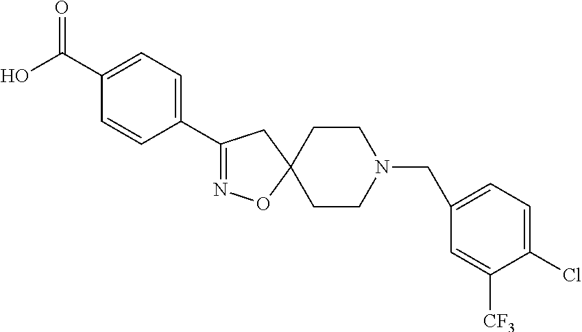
O=C(C1=CC=C(C2=NOC3(C2)CCN(CC2=CC=C(Cl)C([CF3])=C2)CC3)C=C1)O
